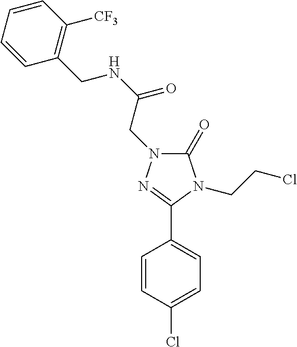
C1(Cl)=CC=C(C2=NN(CC(NCC3=C([CF3])C=CC=C3)=O)C(=O)N2CCCl)C=C1
